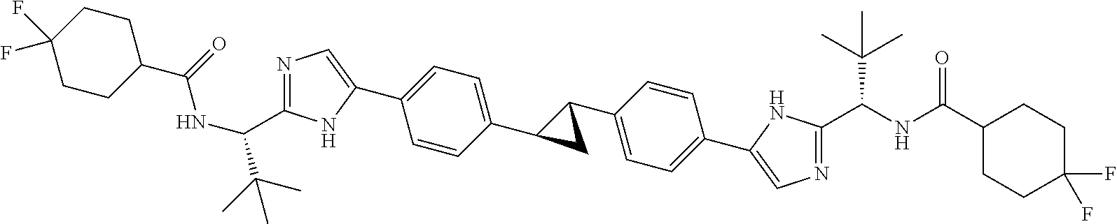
C1CC(C(=O)NC(C(C)(C)C)C2=NC=C(C3=CC=C(C4CC4C4=CC=C(C5=CN=C(C(NC(C6CCC(F)(F)CC6)=O)C(C)(C)C)N5)C=C4)C=C3)N2)CCC1(F)F
